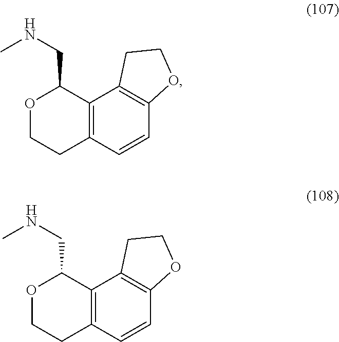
O1CCC2=C(C1CNC)C1=C(C=C2)OCC1.O1CCC2=C(C1CNC)C1=C(C=C2)OCC1
